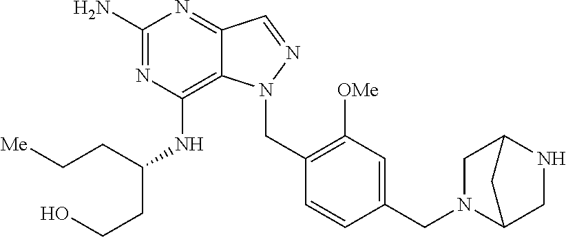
C1(N)=NC(NC(CCO)CC[Me])=C2C(=N1)C=NN2CC1=C([OMe])C=C(CN2C3CNC(C2)C3)C=C1
